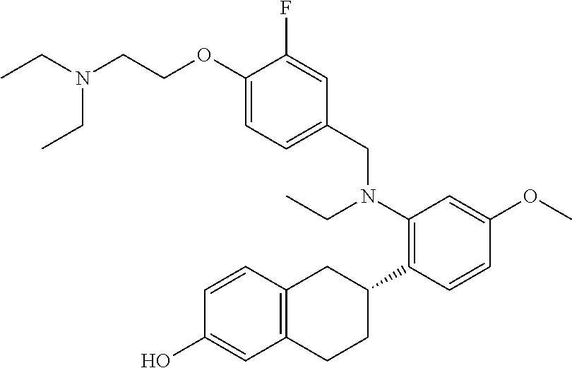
C1(OCCN(CC)CC)=CC=C(CN(C2=C(C3CC4=C(CC3)C=C(O)C=C4)C=CC(OC)=C2)CC)C=C1F
